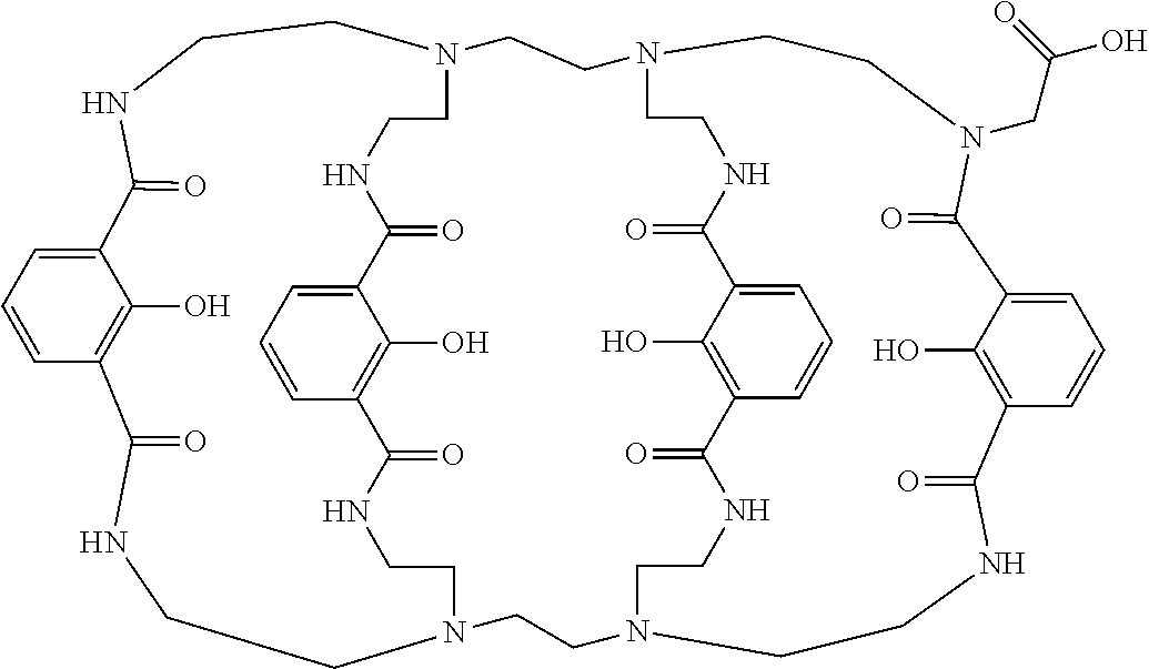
C12=CC=CC(=C1O)C(=O)NCCN1CCNC(=O)C3=C(O)C(=CC=C3)C(=O)NCCN(CCNC2=O)CCN2CCNC(=O)C3=CC=CC(=C3O)C(=O)NCCN(CCNC(=O)C3=C(O)C(=CC=C3)C(=O)N(CC(O)=O)CC2)CC1
